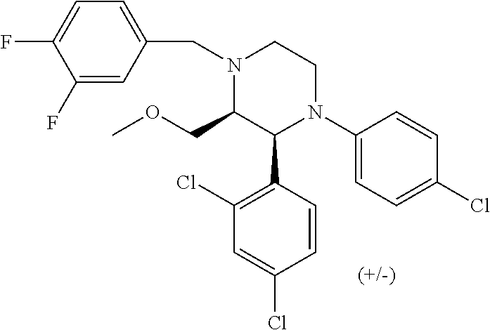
C1(N2CCN(CC3=CC=C(F)C(F)=C3)C(COC)C2C2=C(Cl)C=C(Cl)C=C2)=CC=C(Cl)C=C1
